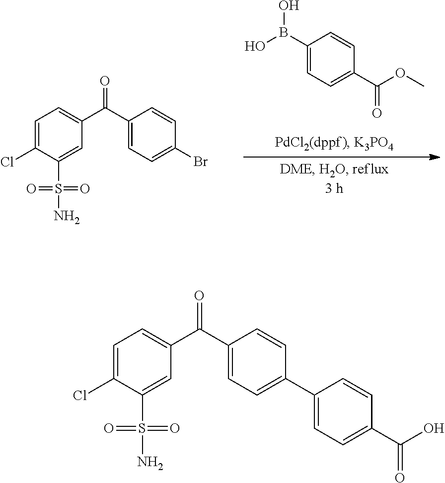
C1=C(Cl)C(S(N)(=O)=O)=CC(C(C2=CC=C(C3=CC=C(C(O)=O)C=C3)C=C2)=O)=C1.C1=C(Cl)C(S(N)(=O)=O)=CC(C(C2=CC=C(Br)C=C2)=O)=C1.C1(B(O)O)=CC=C(C(OC)=O)C=C1
